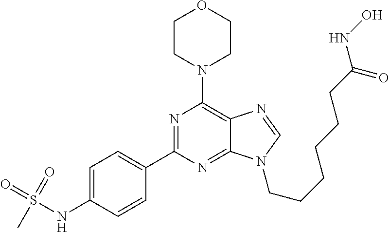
C1CN(C2=C3C(=NC(C4=CC=C(NS(=O)(=O)C)C=C4)=N2)N(CCCCCCC(NO)=O)C=N3)CCO1
